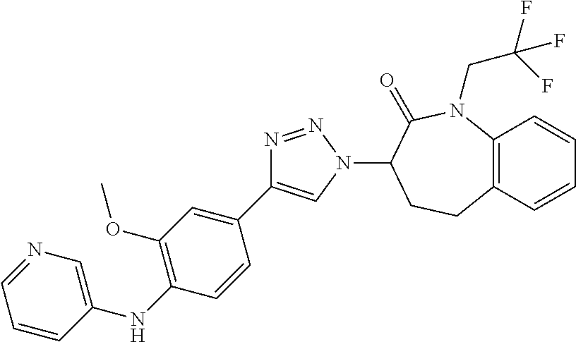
C1(C2=CN(C3CCC4=C(N(CC(F)(F)F)C3=O)C=CC=C4)N=N2)=CC(OC)=C(NC2=CN=CC=C2)C=C1
